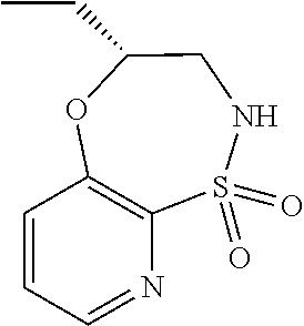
C1=CC=NC2=C1OC(CC)CNS2(=O)=O
